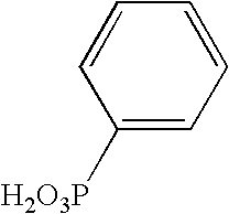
C1=CC([H2O3P])=CC=C1
